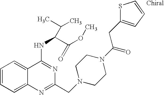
C1=CC=C2C(=C1)C(NC(C(OC)=O)C(C)C)=NC(CN1CCN(C(=O)CC3=CC=CS3)CC1)=N2
